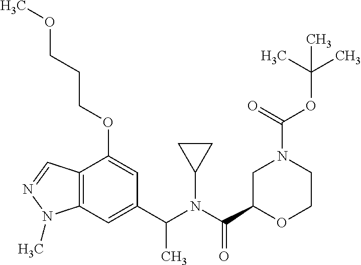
C1(C(N(C(C2OCCN(C(OC(C)(C)C)=O)C2)=O)C2CC2)C)=CC2=C(C(OCCCOC)=C1)C=NN2C
